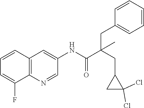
C12=C(N=CC(NC(C(CC3CC3(Cl)Cl)(CC3=CC=CC=C3)C)=O)=C1)C(F)=CC=C2
